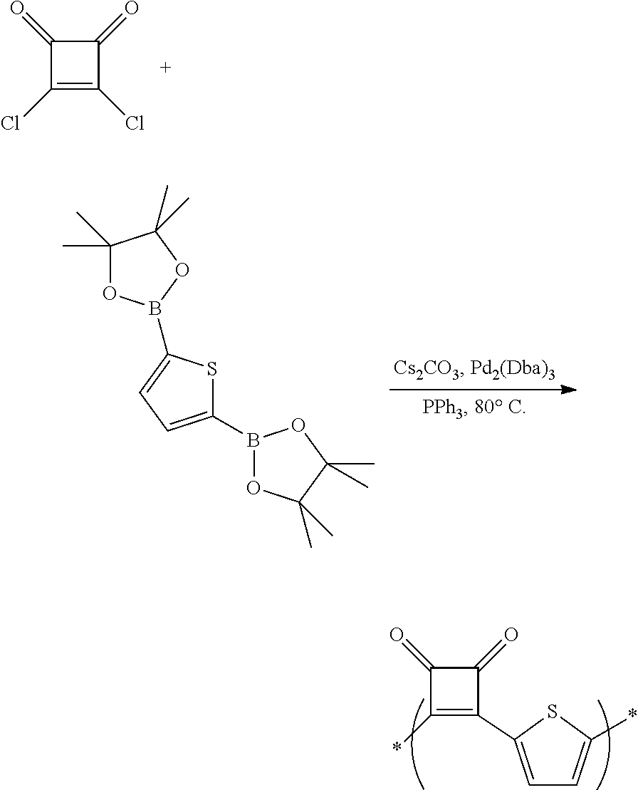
C1(=O)C(=O)C(Cl)=C1Cl.C1(C)(C)OB(C2=CC=C(B3OC(C)(C)C(C)(C)O3)S2)OC1(C)C.C1(=O)C(=O)C(*)=C1C1=CC=C(*)S1
